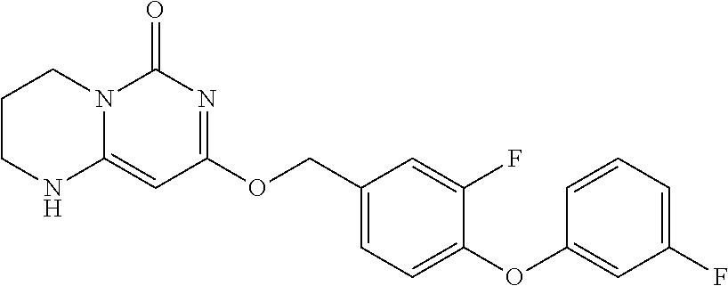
C1CNC2=CC(OCC3=CC=C(OC4=CC(F)=CC=C4)C(F)=C3)=NC(=O)N2C1
